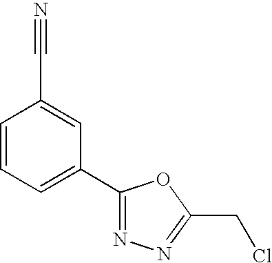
C1=CC=C(C2=NN=C(CCl)O2)C=C1C#N
